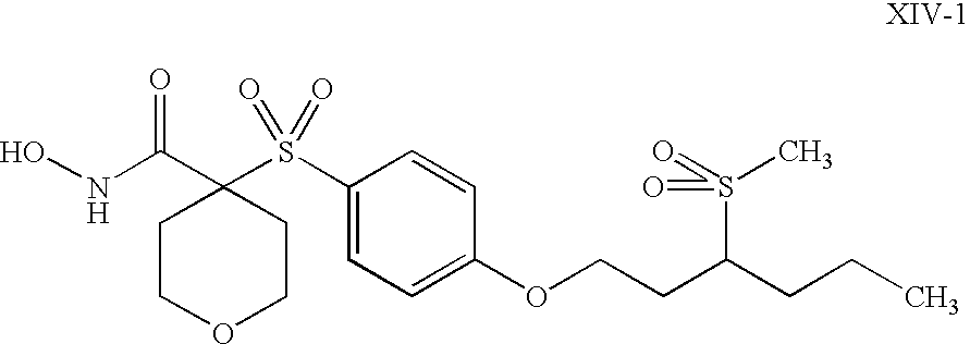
ONC(C1(S(C2=CC=C(OCCC(CCC)S(C)(=O)=O)C=C2)(=O)=O)CCOCC1)=O
